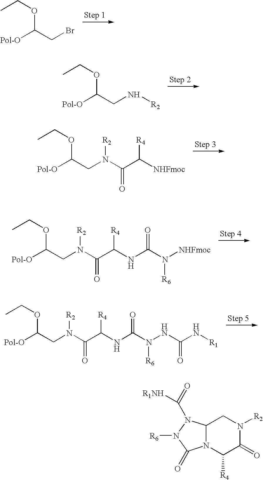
CCOC([Pol-O])CBr.CCOC([Pol-O])CN[R2].CCOC([Pol-O])CN(C(C([NHFmoc])[R4])=O)[R2].CCOC([Pol-O])CN(C(C(NC(N([NHFmoc])[R6])=O)[R4])=O)[R2].CCOC([Pol-O])CN(C(C(NC(N(NC(N[R1])=O)[R6])=O)[R4])=O)[R2].C12N(C([R4])C(=O)N([R2])C1)C(=O)N([R6])N2C(=O)[R1NH]
